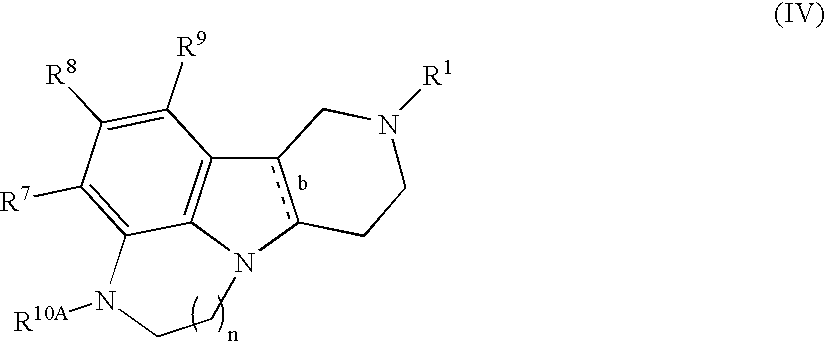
c12c(N3C4=C1C([R9])=C([R8])C([R7])=C4N([R10A])CC3)CCN([R1])C2
